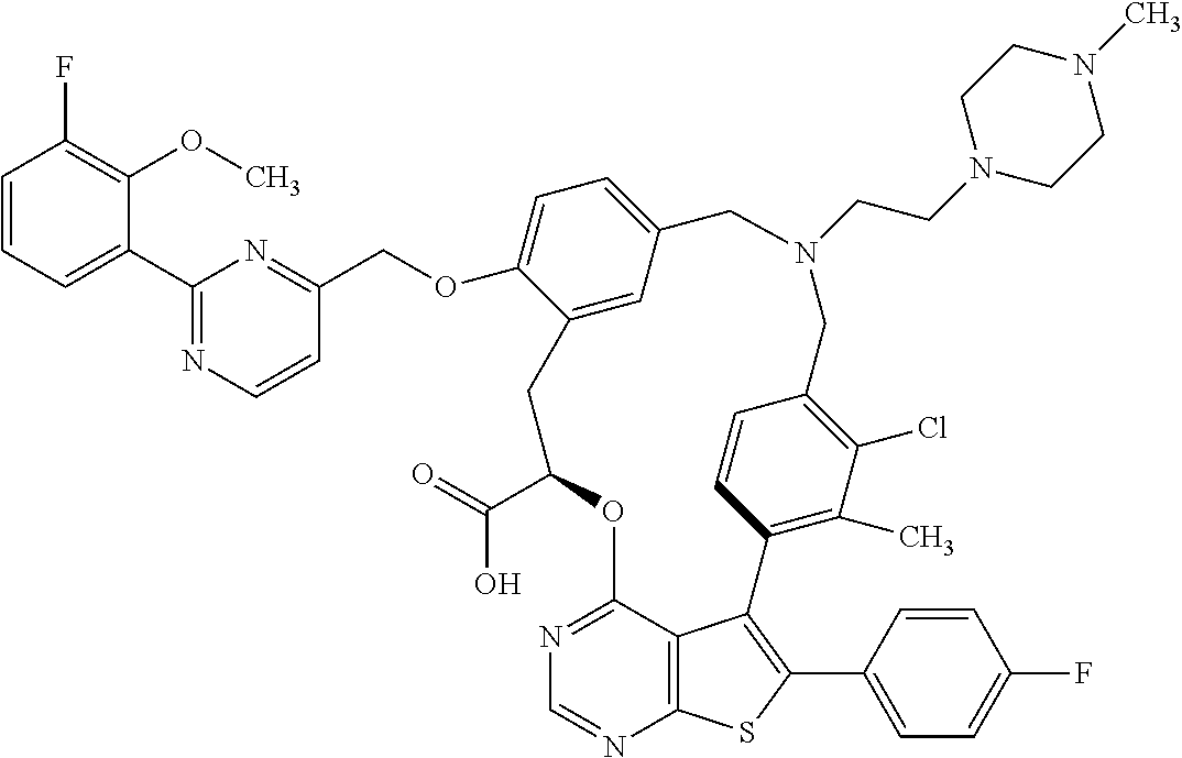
C1(C(=O)O)OC2=NC=NC3=C2C(=C(C2=CC=C(F)C=C2)S3)C2=C(C)C(Cl)=C(C=C2)CN(CCN2CCN(C)CC2)CC2=CC=C(OCC3=NC(C4=CC=CC(F)=C4OC)=NC=C3)C(=C2)C1
